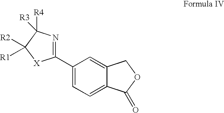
C1(C2=NC([R3])([R4])C([R2])([R1])[X]2)=CC=C2C(=C1)COC2=O
